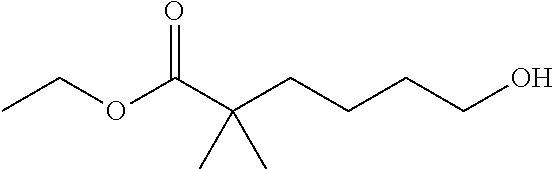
OCCCCC(C(OCC)=O)(C)C
